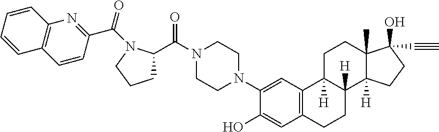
N1(C(C2CCCN2C(=O)C2=NC3=C(C=C2)C=CC=C3)=O)CCN(C2=CC3=C(C=C2O)CCC2([H])C3([H])CCC3(C)C2([H])CCC3(O)C#C)CC1
